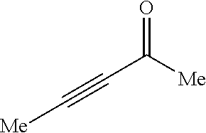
O=C([Me])C#C[Me]
